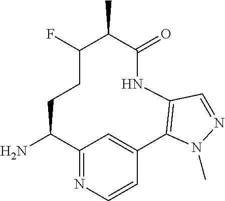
C12=NC=CC(=C1)C1=C(NC(=O)C(C)C(F)CCC2N)C=NN1C
